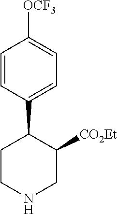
C1=CC(C2CCNCC2[CO2Et])=CC=C1[OCF3]
